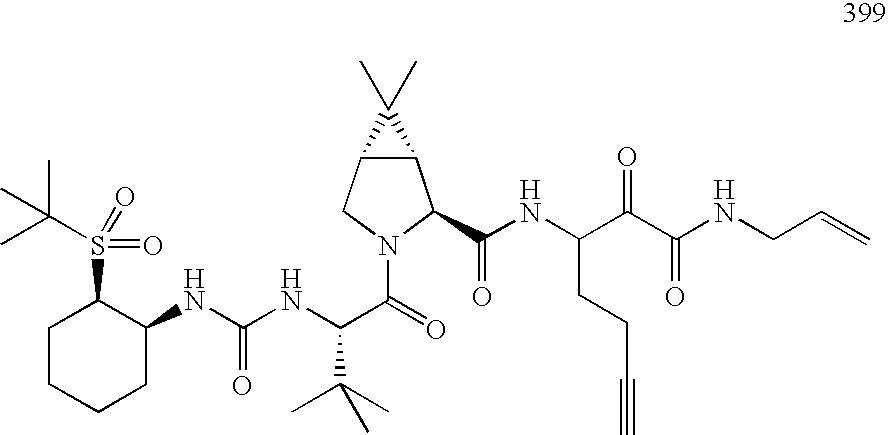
C1CCCC(NC(=O)NC(C(=O)N2C(C(=O)NC(C(C(NCC=C)=O)=O)CCC#C)C3C(C2)C3(C)C)C(C)(C)C)C1S(=O)(=O)C(C)(C)C
